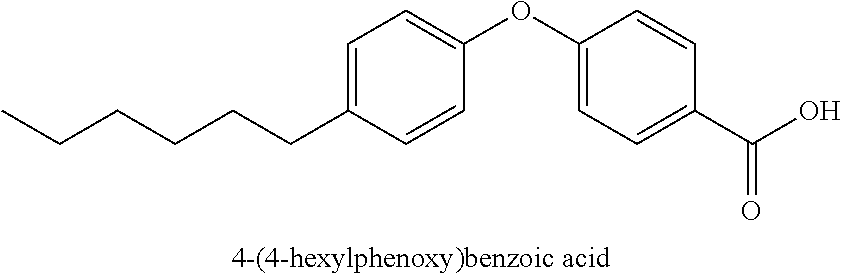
C1=C(CCCCCC)C=CC(OC2=CC=C(C(O)=O)C=C2)=C1
